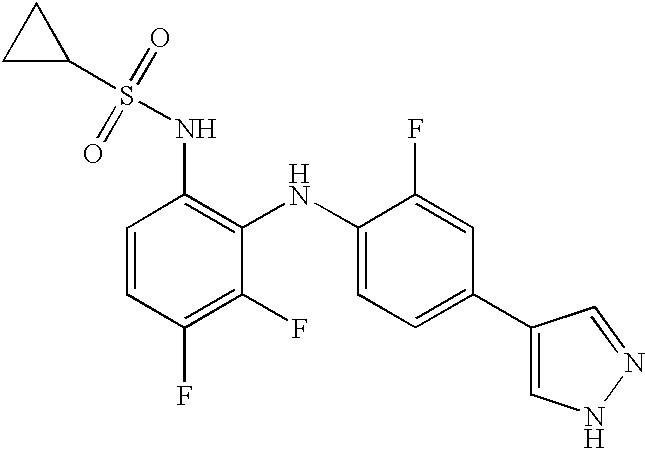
C1=CC(F)=C(F)C(NC2=CC=C(C3=CNN=C3)C=C2F)=C1NS(C1CC1)(=O)=O
